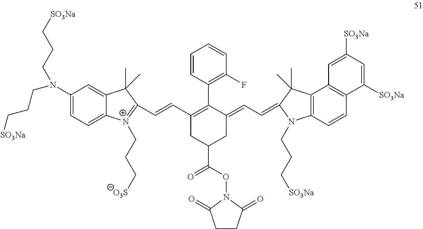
C1(N(CCC[SO3Na])CCC[SO3Na])=CC=C2C(=C1)C(C)(C)C(C=CC1=C(C3=C(F)C=CC=C3)C(=CC=C3C(C)(C)C4=C(C=CC5=C4C=C([SO3Na])C=C5[SO3Na])N3CCC[SO3Na])CC(C(ON3C(=O)CCC3=O)=O)C1)=[N+]2CCC[O3S]
